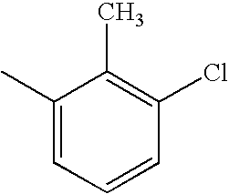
C1(C)=CC=CC(Cl)=C1C
